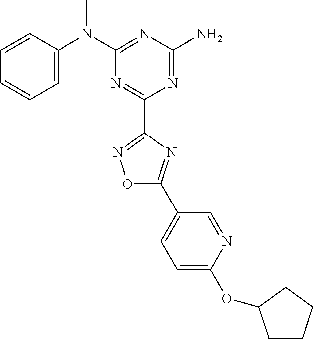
C1=CC(N(C2=NC(N)=NC(C3=NOC(C4=CC=C(OC5CCCC5)N=C4)=N3)=N2)C)=CC=C1
